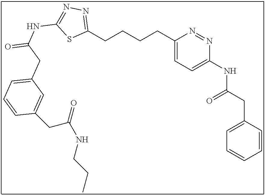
C1(CCCCC2=NN=C(NC(=O)CC3=CC=CC(CC(=O)NCCC)=C3)S2)=CC=C(NC(CC2=CC=CC=C2)=O)N=N1
